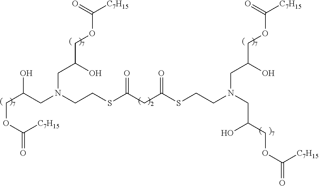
C(CN(CC(O)COC(=O)[C7H15])CCSC(CC(=O)SCCN(CC(O)COC([C7H15])=O)CC(O)COC(=O)[C7H15])=O)(O)COC([C7H15])=O
